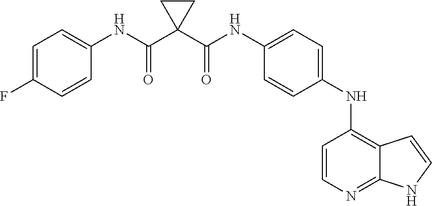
C1=C(F)C=CC(NC(C2(C(NC3=CC=C(NC4=C5C(=NC=C4)NC=C5)C=C3)=O)CC2)=O)=C1
